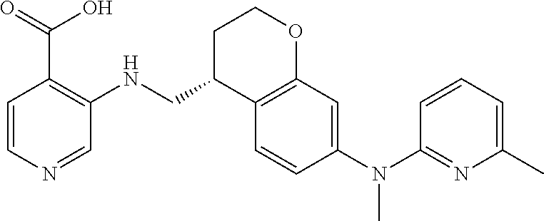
C1(N(C2=NC(C)=CC=C2)C)=CC2=C(C=C1)C(CNC1=C(C(O)=O)C=CN=C1)CCO2
